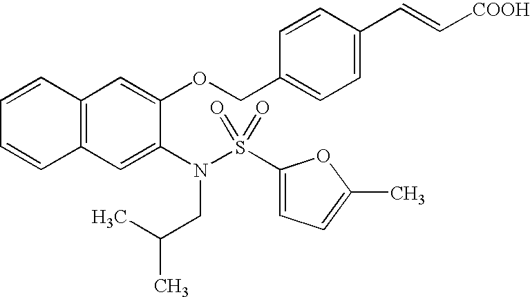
C12=C(C=C(N(S(C3=CC=C(C)O3)(=O)=O)CC(C)C)C(OCC3=CC=C(C=C[COOH])C=C3)=C1)C=CC=C2
